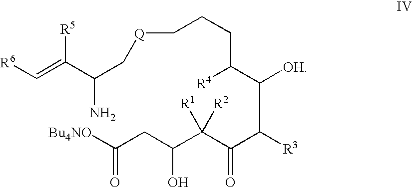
C(=O)([Bu4NO])CC(C(C(C([R3])C([OH])C([R4])CCC[Q]CC(C([R5])=C[R6])N)=O)([R1])[R2])O
